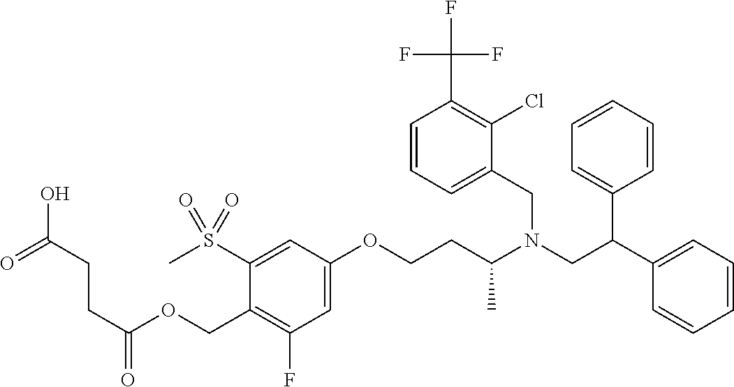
C1=C(OCCC(N(CC(C2=CC=CC=C2)C2=CC=CC=C2)CC2=CC=CC(C(F)(F)F)=C2Cl)C)C=C(S(C)(=O)=O)C(COC(CCC(=O)O)=O)=C1F
